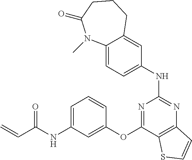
C12=CC=C(NC3=NC4=C(C(OC5=CC(NC(C=C)=O)=CC=C5)=N3)SC=C4)C=C1CCCC(=O)N2C
